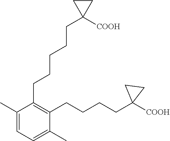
C1(CCCCCC2([COOH])CC2)=C(CCCCC2([COOH])CC2)C(C)=CC=C1C
